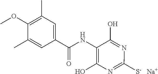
C1(C(NC2=C(O)N=C([S-])N=C2O)=O)=CC(C)=C(OC)C(C)=C1.[Na]
